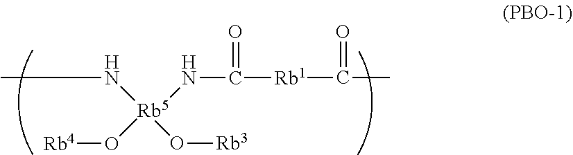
C(C)([Rb1]C(=O)N[Rb5](NC)(O[Rb3])O[Rb4])=O
